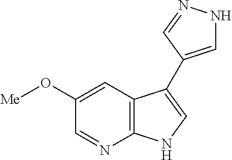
C1=NC2=C(C=C1O[Me])C(C1=CNN=C1)=CN2
